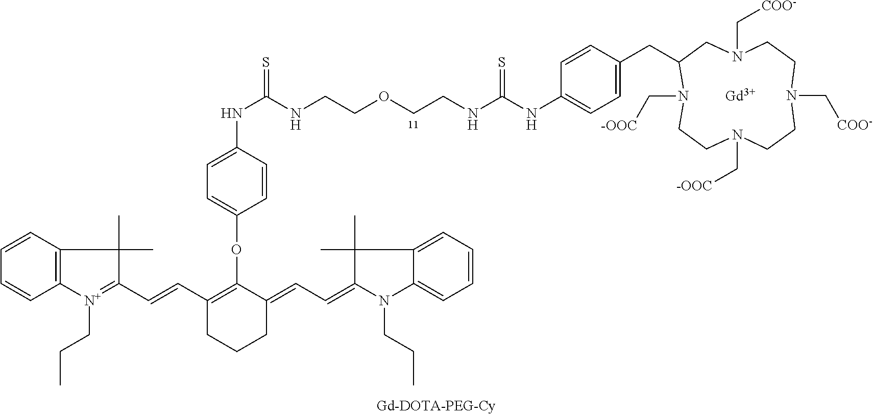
N(CCOCCNC(NC1=CC=C(CC2CN(C[COO-])CCN(C[COO-])CCN(C[-OOC])CCN2C[-OOC])C=C1)=S)C(NC1=CC=C(OC2=C(C=CC3=[N+](CCC)C4=C(C3(C)C)C=CC=C4)CCCC2=CC=C2N(CCC)C3=CC=CC=C3C2(C)C)C=C1)=S.[Gd]
